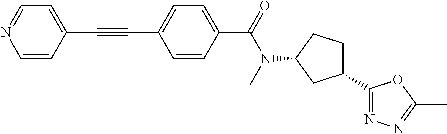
C1=CC(C#CC2=CC=C(C(N(C3CC(C4=NN=C(C)O4)CC3)C)=O)C=C2)=CC=N1
